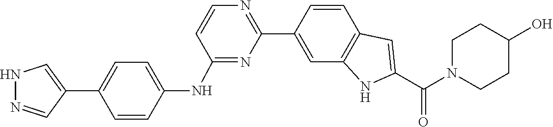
N1(C(C2=CC3=C(N2)C=C(C2=NC=CC(NC4=CC=C(C5=CNN=C5)C=C4)=N2)C=C3)=O)CCC(O)CC1
